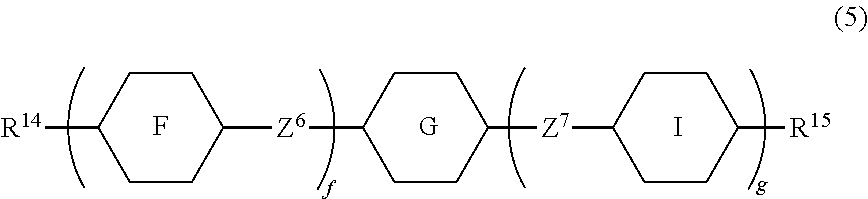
C1CC([R14])CCC1[Z6]C1CCC([Z7]C2CCC([R15])CC2)CC1.F.I
